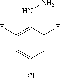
C1(F)=C(NN)C(F)=CC(Cl)=C1
